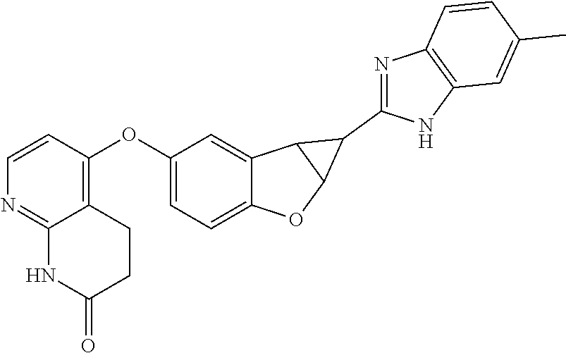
C1=CC(OC2=CC=C3C(=C2)C2C(O3)C2C2=NC3=C(N2)C=C(C)C=C3)=C2C(=N1)NC(=O)CC2
